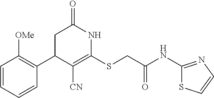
C1(C2C([CN])=C(SCC(NC3=NC=CS3)=O)NC(=O)C2)=C([OMe])C=CC=C1
